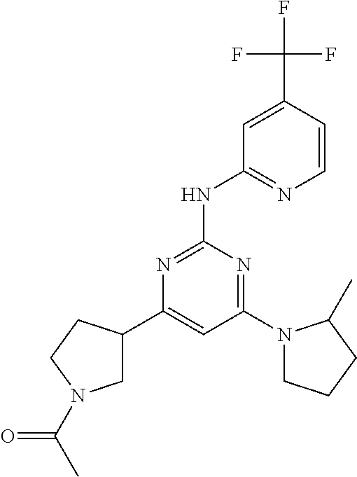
C1(N2CCCC2C)=NC(NC2=NC=CC(C(F)(F)F)=C2)=NC(C2CN(C(=O)C)CC2)=C1
